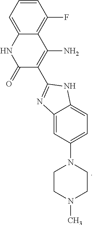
C1=C2C(=C(F)C=C1)C(N)=C(C1=NC3=CC(N4CCN(C)CC4)=CC=C3N1)C(=O)N2
